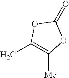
C1(C)=C([Me])OC(=O)O1
